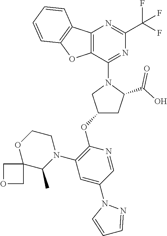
C12=C(C(N3CC(OC4=C(N5CCOC6(C5C)COC6)C=C(N5N=CC=C5)C=N4)CC3C(O)=O)=NC(C(F)(F)F)=N1)OC1=C2C=CC=C1
